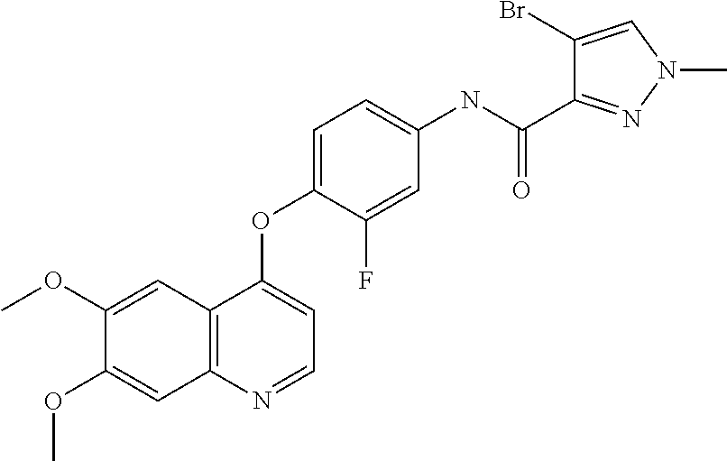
C1(OC)=CC2=C(C=C1OC)N=CC=C2OC1=CC=C(NC(C2=NN(C)C=C2Br)=O)C=C1F
